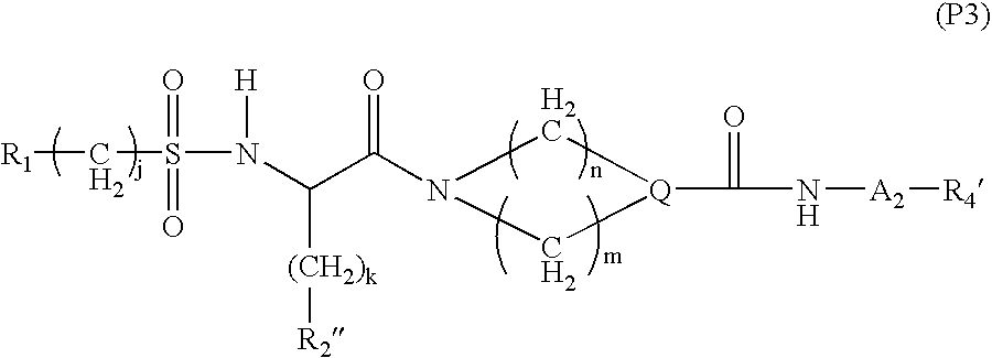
N1(C(C([(CH2)k][R2])N([H])S(=O)(=O)C[R1])=O)C[Q](C(N[A2][R4])=O)C1
